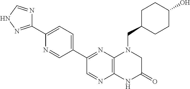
C1(C2=NC3=C(N=C2)NC(=O)CN3CC2CCC(O)CC2)=CC=C(C2=NNC=N2)N=C1
